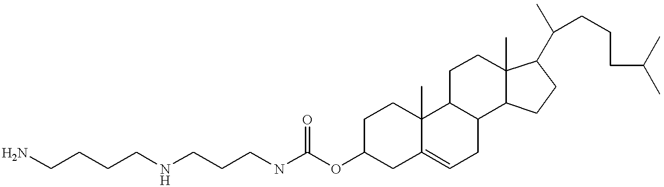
NCCCCNCCCNC(OC1CC2=CCC3C(C2(C)CC1)CCC1(C)C3CCC1C(C)CCCC(C)C)=O
